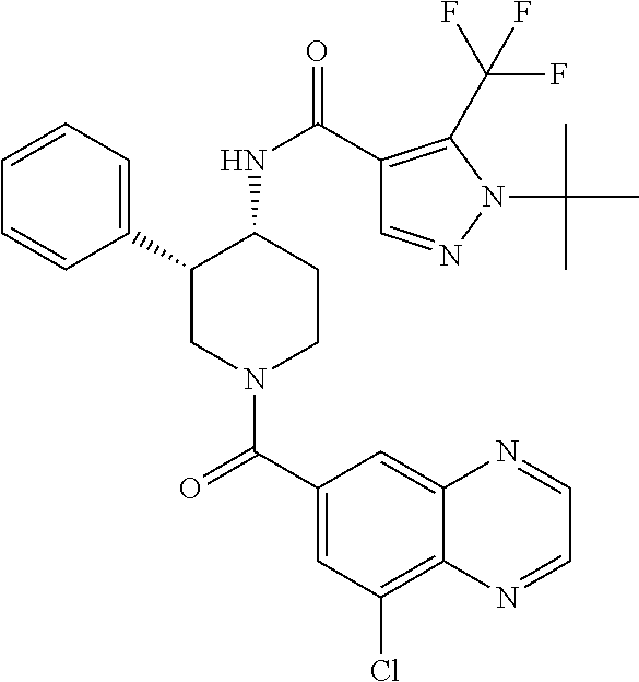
C1=CC=C(C2CN(C(C3=CC(Cl)=C4C(=C3)N=CC=N4)=O)CCC2NC(=O)C2=C(C(F)(F)F)N(C(C)(C)C)N=C2)C=C1
